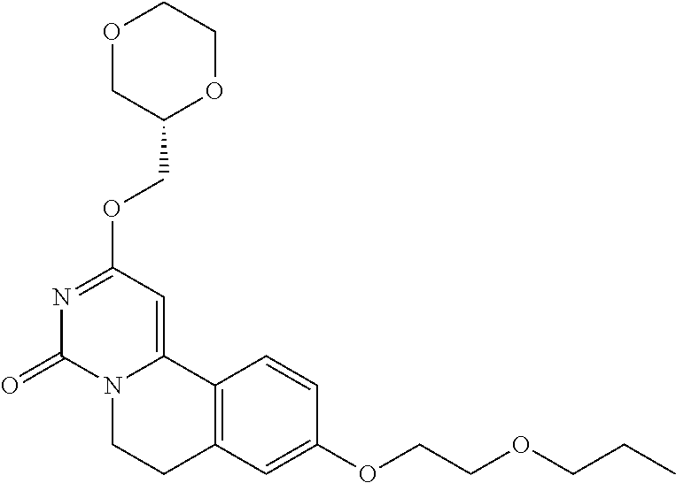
O1CC(COC2=NC(=O)N3C(=C2)C2=C(CC3)C=C(OCCOCCC)C=C2)OCC1
